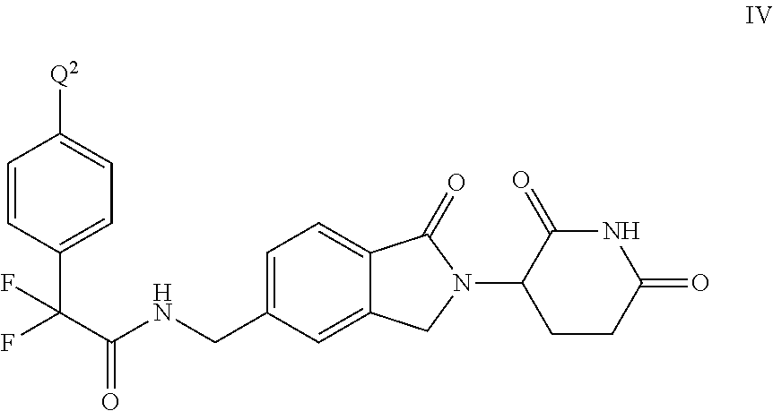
C1=CC(C(F)(C(NCC2=CC=C3C(=C2)CN(C2CCC(=O)NC2=O)C3=O)=O)F)=CC=C1[Q2]
